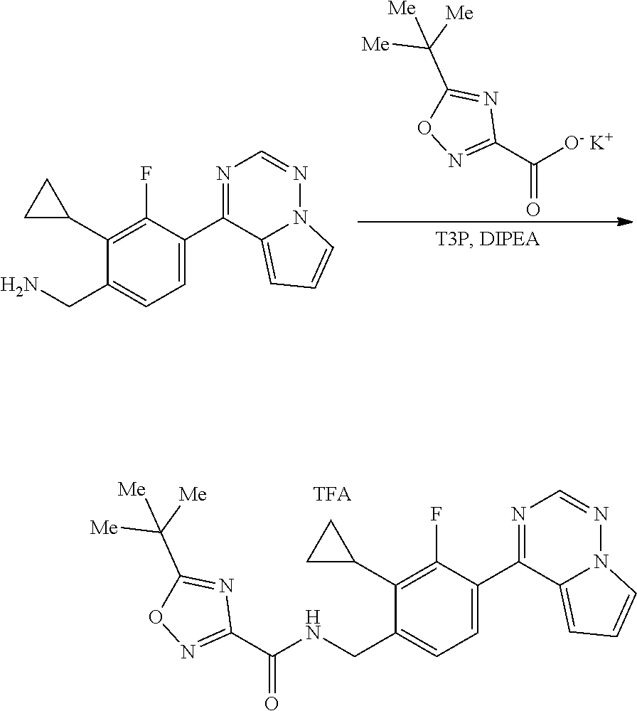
C1(C([O- K+])=O)=NOC(C([Me])([Me])[Me])=N1.C1(C2CC2)=C(F)C(C2=NC=NN3C2=CC=C3)=CC=C1CN.C1(C2CC2)=C(F)C(C2=NC=NN3C2=CC=C3)=CC=C1CNC(C1=NOC(C([Me])([Me])[Me])=N1)=O
